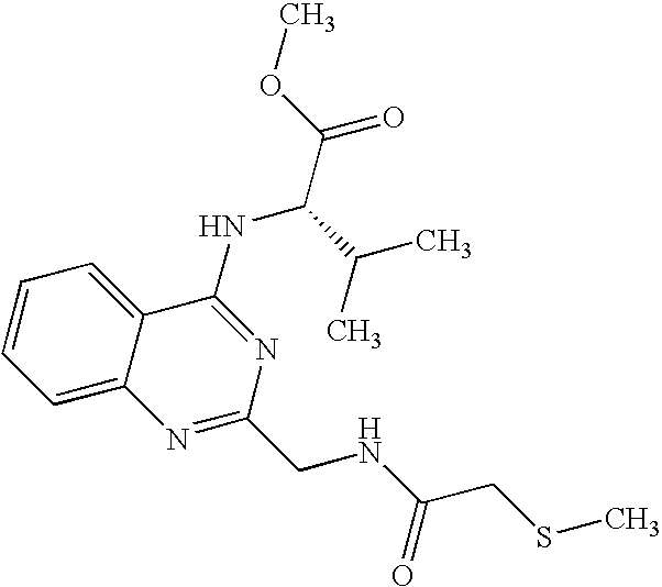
C1=CC=C2C(=C1)C(NC(C(C)C)C(=O)OC)=NC(CNC(CSC)=O)=N2
